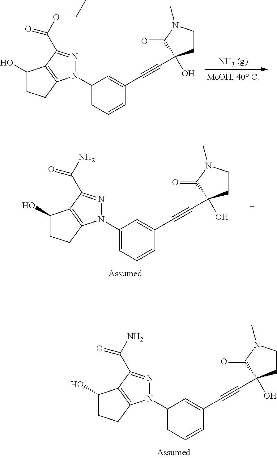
C1(O)CCC2=C1C(C(OCC)=O)=NN2C1=CC=CC(C#CC2(O)CCN(C)C2=O)=C1.C1(O)CCC2=C1C(C(N)=O)=NN2C1=CC=CC(C#CC2(O)CCN(C)C2=O)=C1.C1(O)CCC2=C1C(C(N)=O)=NN2C1=CC=CC(C#CC2(O)CCN(C)C2=O)=C1
